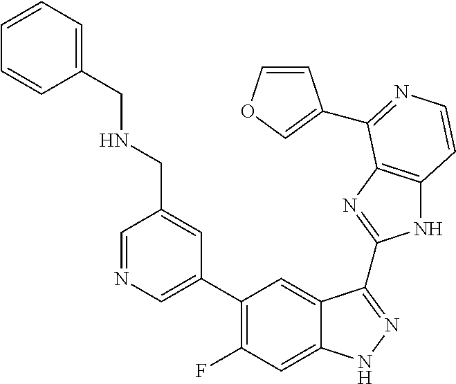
C1=C(C2=C(F)C=C3C(=C2)C(C2=NC4=C(N2)C=CN=C4C2=COC=C2)=NN3)C=C(CNCC2=CC=CC=C2)C=N1
